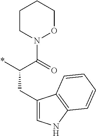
C1CN(C(C(*)CC2=CNC3=C2C=CC=C3)=O)OCC1
